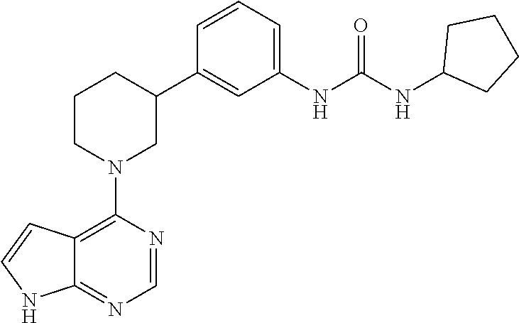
C12=C(N3CC(C4=CC(NC(NC5CCCC5)=O)=CC=C4)CCC3)N=CN=C1NC=C2
